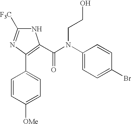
C1=CC([OMe])=CC=C1C1=C(C(N(C2=CC=C(Br)C=C2)CCO)=O)NC([F3C])=N1
